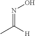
N(=C(C)[H])O
